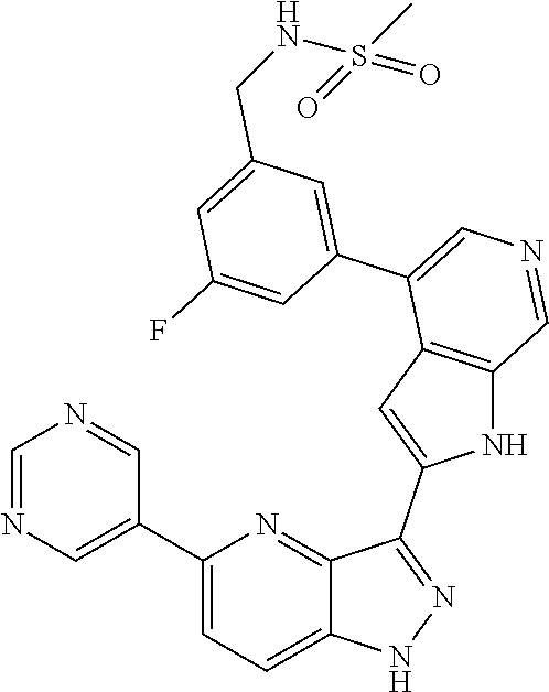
C1(C2=CN=CN=C2)=CC=C2C(=N1)C(C1=CC3=C(N1)C=NC=C3C1=CC(CNS(C)(=O)=O)=CC(F)=C1)=NN2
